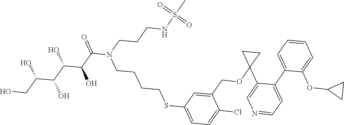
C1(COC2(C3=CN=CC=C3C3=CC=CC=C3OC3CC3)CC2)=CC(SCCCCN(C(C(C(C(C(CO)O)O)O)O)=O)CCCNS(C)(=O)=O)=CC=C1Cl
